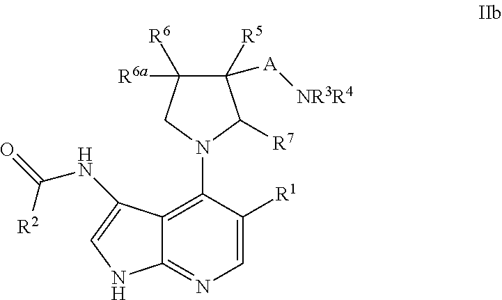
C1=C([R1])C(N2C([R7])C([R5])([A][NR3R4])C([R6])([R6a])C2)=C2C(=N1)NC=C2NC(=O)[R2]
